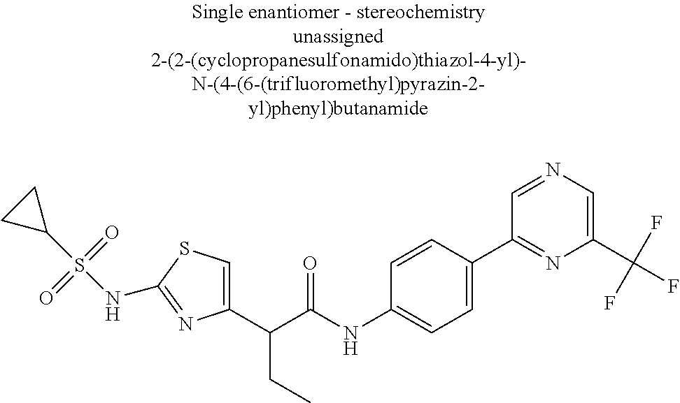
C1(C(C(NC2=CC=C(C3=NC(C(F)(F)F)=CN=C3)C=C2)=O)CC)=CSC(NS(C2CC2)(=O)=O)=N1
